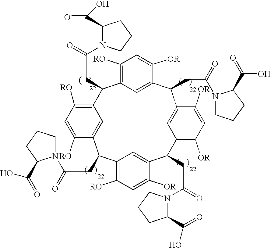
C1=C2C([OR])=CC([RO])=C1C(CC(N1C(C(=O)O)CCC1)=O)C1=C([RO])C=C([RO])C(=C1)C(CC(N1CCCC1C(=O)O)=O)C1=C([RO])C=C([OR])C(=C1)C(CC(=O)N1C(C(=O)O)CCC1)C1=C([OR])C=C([OR])C(=C1)C2CC(=O)N1CCCC1C(O)=O
